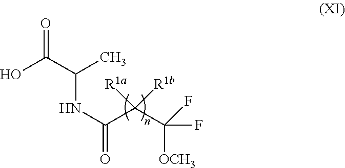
OC(C(NC(=O)C(C(F)([OCH3])F)([R1b])[R1a])C)=O
